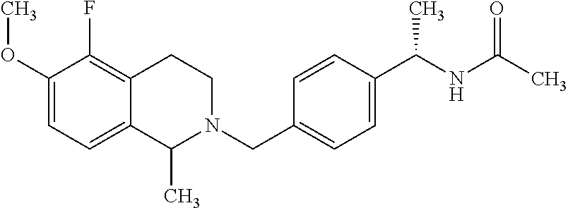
C1(OC)=CC=C2C(=C1F)CCN(CC1=CC=C(C(NC(C)=O)C)C=C1)C2C
